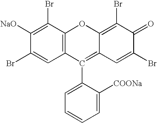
C12=C(C(Br)=C([NaO])C(Br)=C1)OC1=C(Br)C(=O)C(Br)=CC1=C2C1=CC=CC=C1[COONa]
